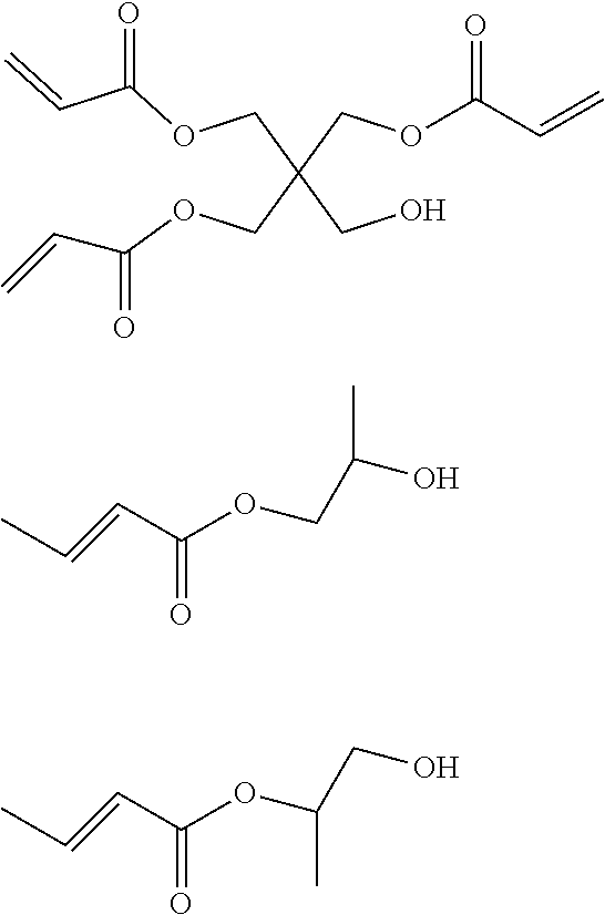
O(CC(COC(C=C)=O)(CO)COC(C=C)=O)C(C=C)=O.C(C(OCC(C)O)=O)=CC.C(C(OC(CO)C)=O)=CC
